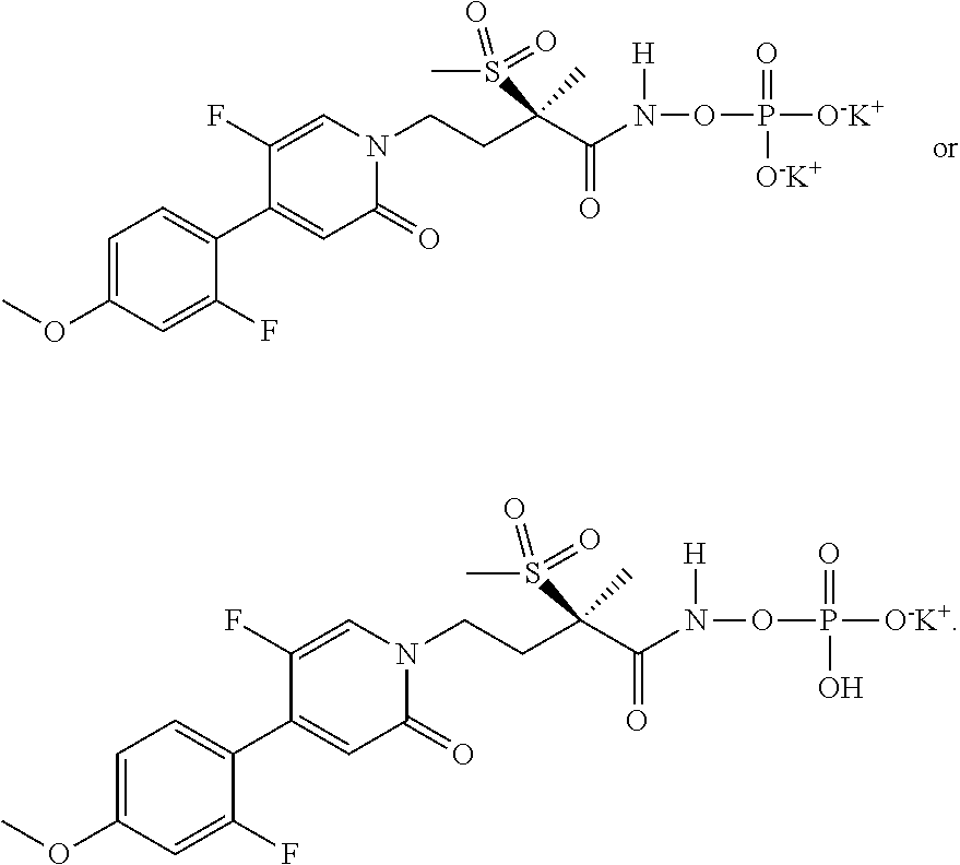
C1=C(OC)C=C(F)C(C2=CC(=O)N(CCC(C(N([H])OP(=O)([O-K+])[O-K+])=O)(S(C)(=O)=O)C)C=C2F)=C1.C1=C(OC)C=C(F)C(C2=CC(=O)N(CCC(C(N([H])OP(=O)(O)[O-K+])=O)(S(C)(=O)=O)C)C=C2F)=C1
